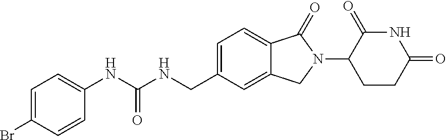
C1=C(Br)C=CC(NC(NCC2=CC=C3C(=C2)CN(C2CCC(=O)NC2=O)C3=O)=O)=C1
